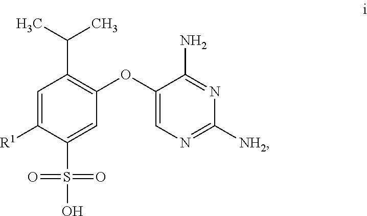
C1=C([R1])C(S(O)(=O)=O)=CC(OC2=CN=C([NH2])N=C2N)=C1C(C)C
